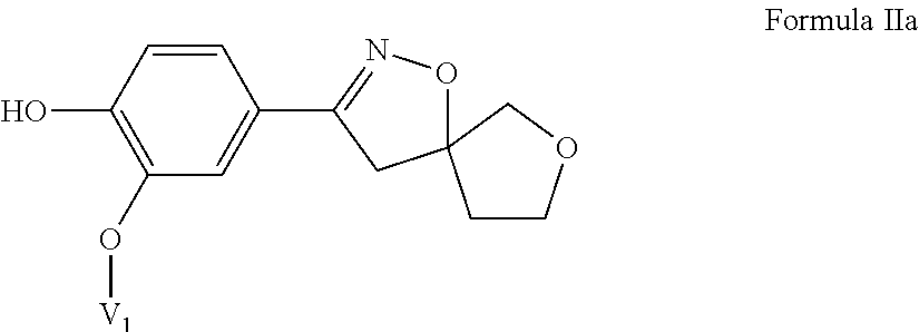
C1=CC(O)=C(O[V1])C=C1C1=NOC2(C1)CCOC2
